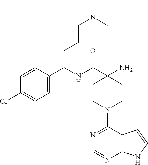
C1(N)(C(=O)NC(C2=CC=C(Cl)C=C2)CCCN(C)C)CCN(C2=NC=NC3=C2C=CN3)CC1
